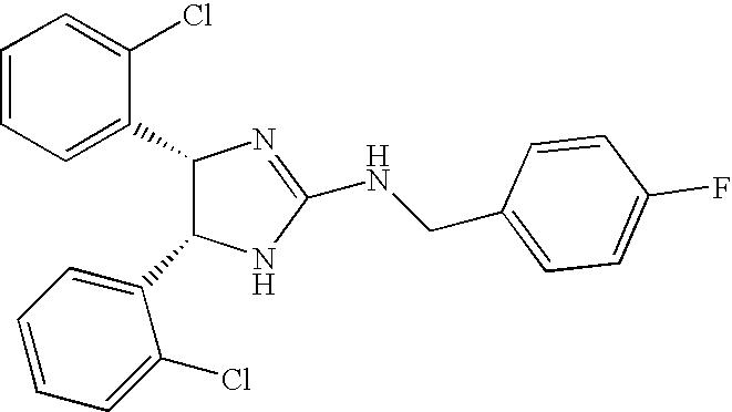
C1=CC=C(C2C(C3=CC=CC=C3Cl)NC(NCC3=CC=C(F)C=C3)=N2)C(Cl)=C1
